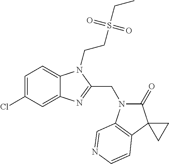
C1=C(Cl)C=C2C(=C1)N(CCS(CC)(=O)=O)C(CN1C(=O)C3(C4=C1C=NC=C4)CC3)=N2
